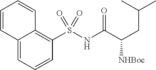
C1=CC2=CC=CC(S(NC(C(CC(C)C)[NHBoc])=O)(=O)=O)=C2C=C1
